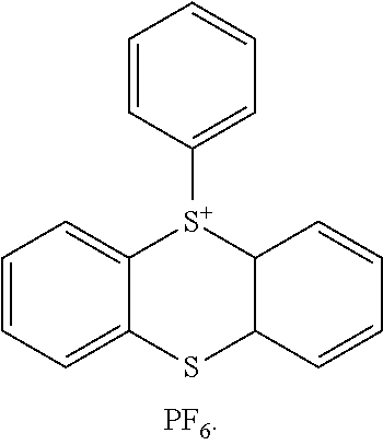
C1=CC([S+]2C3=CC=CC=C3SC3C2C=CC=C3)=CC=C1
